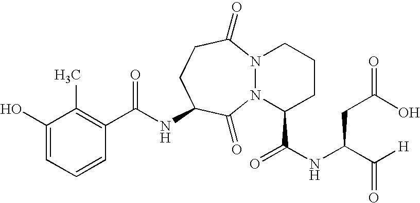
C(NC1CCC(=O)N2N(C1=O)C(C(NC(C([H])=O)CC(O)=O)=O)CCC2)(C1=C(C)C(O)=CC=C1)=O
